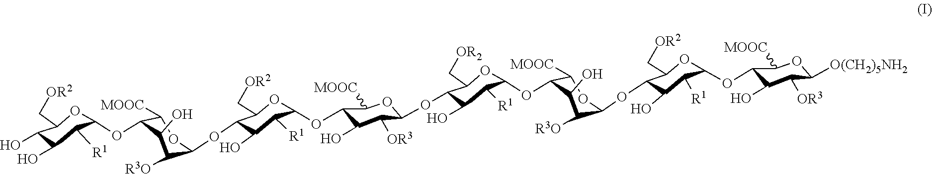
O(C1C([OR3])C(O)C(OC2OC(C[OR2])C(OC3C([R3O])C(O)C(OC4OC(C[OR2])C(O)C(O)C4[R1])C([MOOC])O3)C(O)C2[R1])C([MOOC])O1)C1C(O)C([R1])C(OC2C([MOOC])OC(OC3C(O)C([R1])C(OC4C(O)C([OR3])C([O(CH2)5NH2])OC4[MOOC])OC3C[OR2])C([R3O])C2O)OC1C[OR2]
